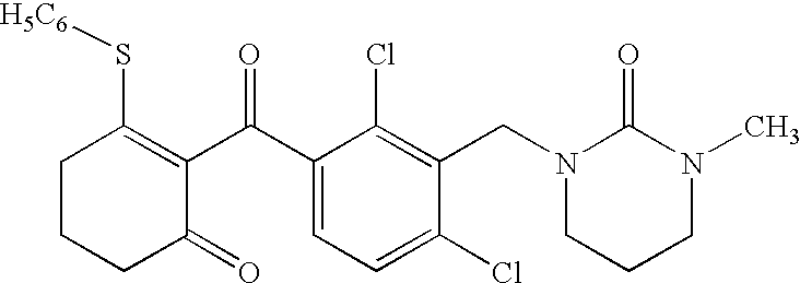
C1CCC(=O)C(C(C2=CC=C(Cl)C(CN3CCCN(C)C3=O)=C2Cl)=O)=C1S[H5C6]
